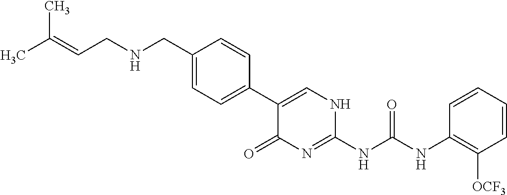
N(CC1=CC=C(C2=CNC(NC(NC3=C([OCF3])C=CC=C3)=O)=NC2=O)C=C1)CC=C(C)C
